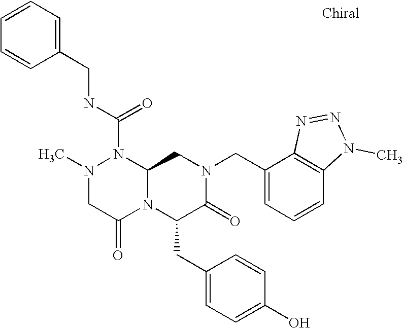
N(C(N1N(C)CC(=O)N2C1CN(CC1=CC=CC3=C1N=NN3C)C(=O)C2CC1=CC=C(O)C=C1)=O)CC1=CC=CC=C1
